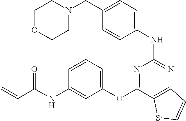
C1=CC(NC2=NC3=C(C(OC4=CC=CC(NC(C=C)=O)=C4)=N2)SC=C3)=CC=C1CN1CCOCC1
